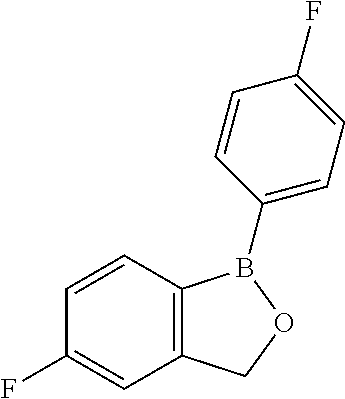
C12=C(C=CC(F)=C1)B(C1=CC=C(F)C=C1)OC2
